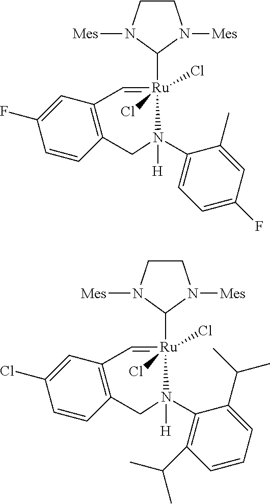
C1CN([Mes])C([Ru]2(Cl)(Cl)=CC3=C(C=CC(F)=C3)CN2(C2=CC=C(F)C=C2C)[H])N1[Mes].C1CN([Mes])C([Ru]2(Cl)(Cl)=CC3=C(C=CC(Cl)=C3)CN2(C2=C(C(C)C)C=CC=C2C(C)C)[H])N1[Mes]
